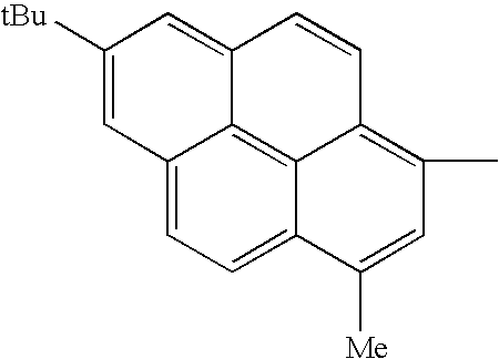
C12=CC=C3C4=C1C(=CC([tBu])=C2)C=CC4=C(C)C=C3[Me]
